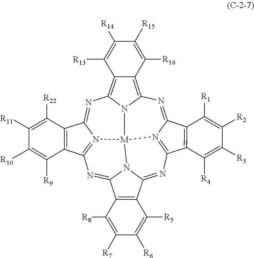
N1=C2N3=C(C4=C2C([R1])=C([R2])C([R3])=C4[R4])N=C2N4C(=NC5=N6C(=NC7=C8C(=C1N7[M]346)C([R16])=C([R15])C([R14])=C8[R13])C1=C5C([R9])=C([R10])C([R11])=C1[R22])C1=C2C([R5])=C([R6])C([R7])=C1[R8]
